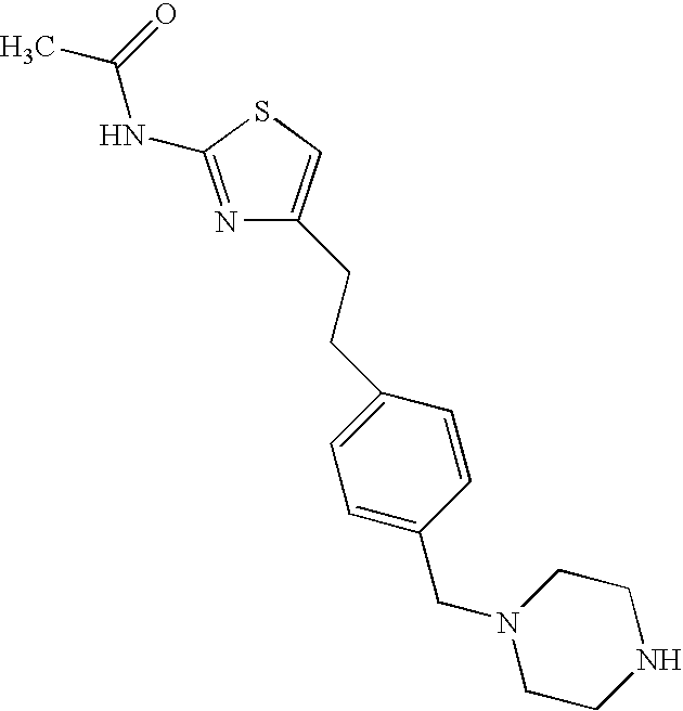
N1=C(NC(C)=O)SC=C1CCC1=CC=C(CN2CCNCC2)C=C1
